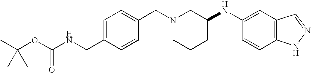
C1=C(CNC(OC(C)(C)C)=O)C=CC(CN2CCCC(NC3=CC4=C(C=C3)NN=C4)C2)=C1
